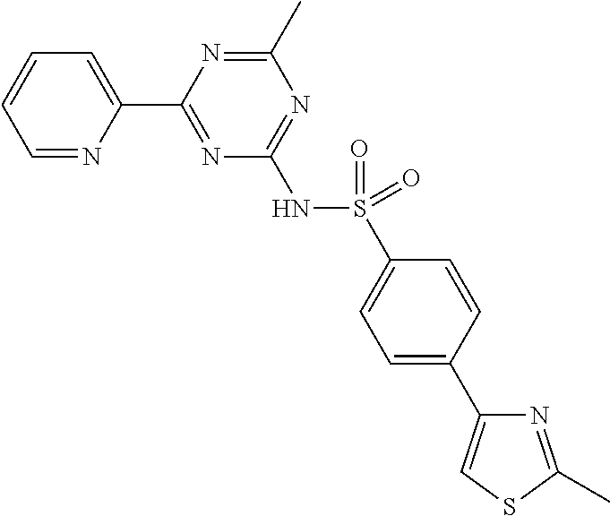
C1=NC(C2=NC(NS(=O)(C3=CC=C(C4=CSC(C)=N4)C=C3)=O)=NC(C)=N2)=CC=C1
